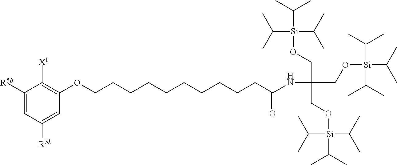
C1(OCCCCCCCCCCC(NC(CO[Si](C(C)C)(C(C)C)C(C)C)(CO[Si](C(C)C)(C(C)C)C(C)C)CO[Si](C(C)C)(C(C)C)C(C)C)=O)=C([X1])C([R5b])=CC([R5b])=C1
